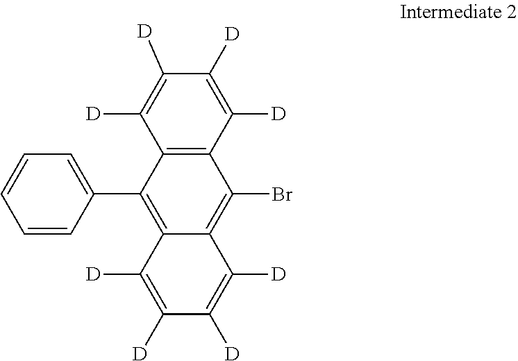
C1([D])=C([D])C([D])=C([D])C2=C1C(C1=CC=CC=C1)=C1C([D])=C([D])C([D])=C([D])C1=C2Br
